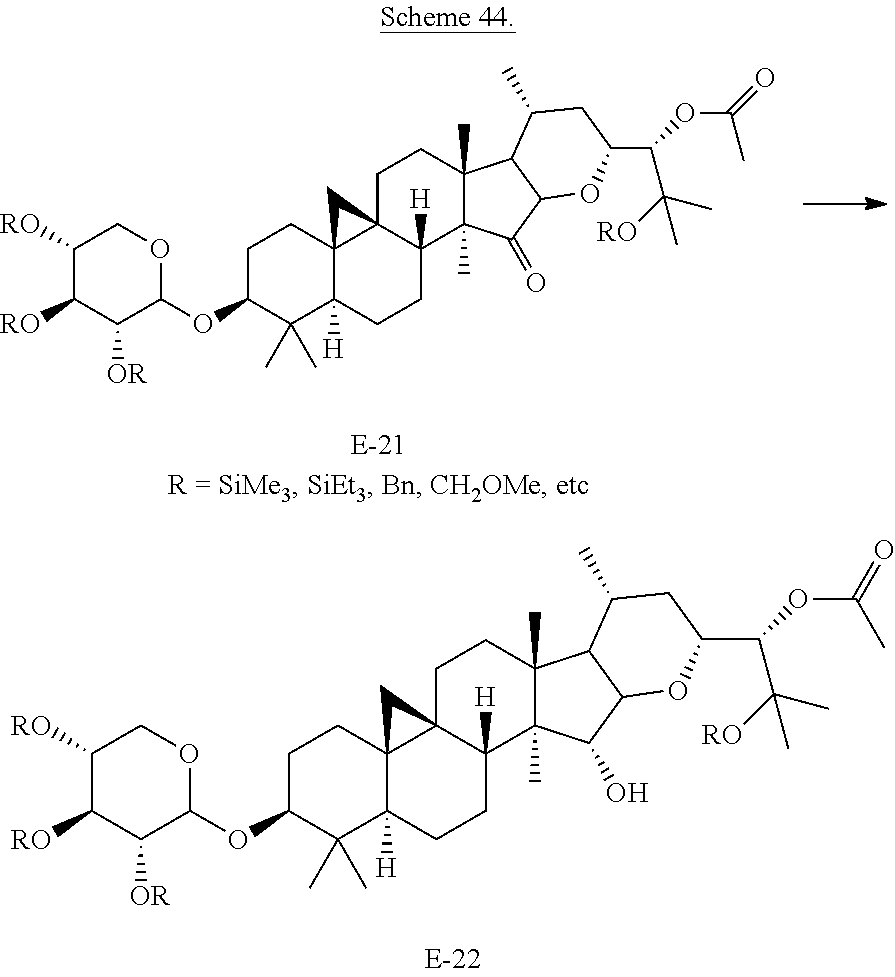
C1([RO])C([RO])C([OR])C(OC2C(C)(C)C3([H])C4(CC2)C2(C([H])(CC3)C3(C)C(C)(CC2)C2C(OC(C(C(C)(C)[RO])OC(=O)C)CC2C)C3=O)C4)OC1.C1([RO])C([RO])C([OR])C(OC2C(C)(C)C3([H])C4(CC2)C2(C([H])(CC3)C3(C)C(C)(CC2)C2C(C3O)OC(C(C(C)(C)[RO])OC(=O)C)CC2C)C4)OC1
